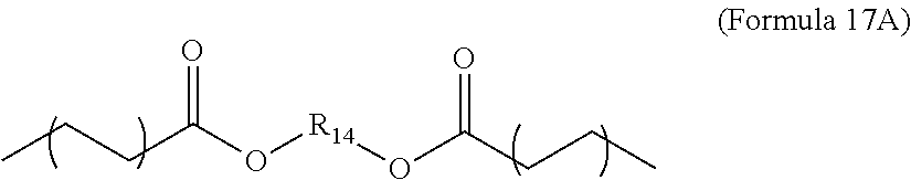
CCCC(O[R14]OC(CCC)=O)=O
